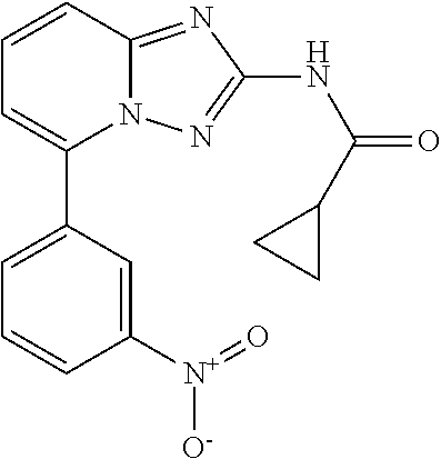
C1(C2=CC=CC([N+]([O-])=O)=C2)=CC=CC2=NC(NC(=O)C3CC3)=NN12
